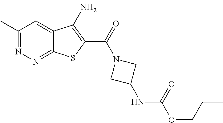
C1(C)=NN=C2C(=C1C)C(N)=C(C(=O)N1CC(NC(=O)OCCC)C1)S2
